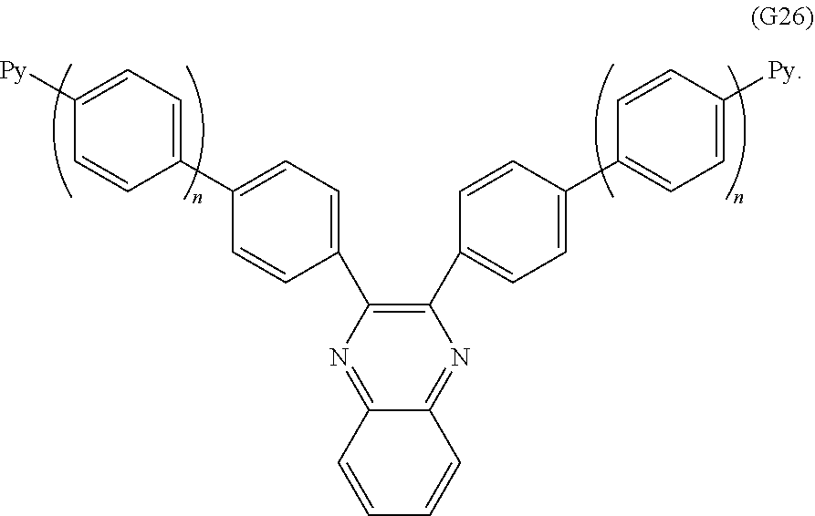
N1=C2C(=NC(C3=CC=C(C4=CC=C([Py])C=C4)C=C3)=C1C1=CC=C(C3=CC=C([Py])C=C3)C=C1)C=CC=C2
